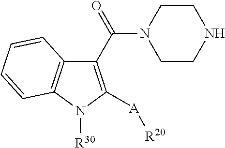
C1(C(N2CCNCC2)=O)=C([A][R20])N([R30])C2=C1C=CC=C2
